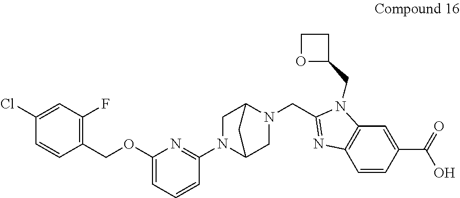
C1(Cl)=CC(F)=C(COC2=CC=CC(N3C4CN(CC5=NC6=C(N5CC5CCO5)C=C(C(=O)O)C=C6)C(C3)C4)=N2)C=C1
